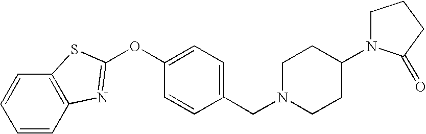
C1=CC2=C(C=C1)N=C(OC1=CC=C(CN3CCC(N4CCCC4=O)CC3)C=C1)S2
